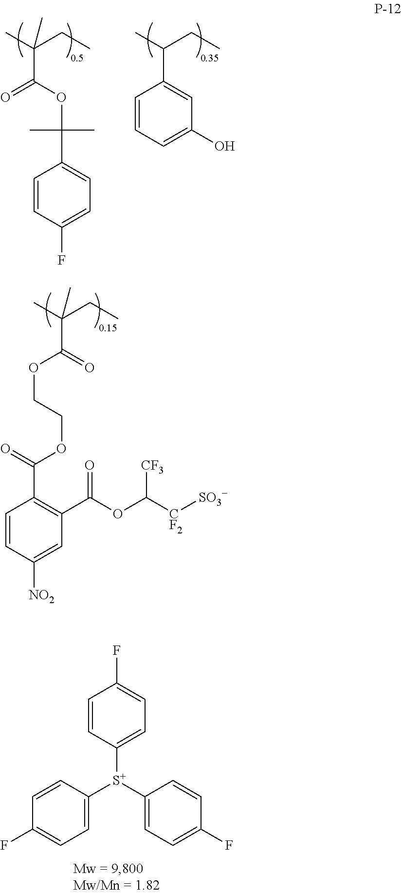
C1(C(C)CC)=CC(O)=CC=C1.C(OC(=O)C(C)(CC)C)(C)(C)C1=CC=C(F)C=C1.C1=CC([S+](C2=CC=C(F)C=C2)C2=CC=C(F)C=C2)=CC=C1F.C(C(C)(CC)C)(OCCOC(=O)C1=C(C(=O)OC([CF3])[CF2][SO3-])C=C([NO2])C=C1)=O
